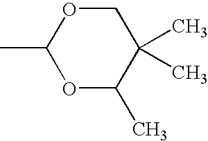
C1(C)OC(C)C(C)(C)CO1
